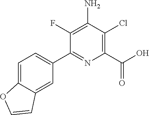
C1(C2=CC=C3C(=C2)C=CO3)=NC(C(=O)O)=C(Cl)C(N)=C1F
